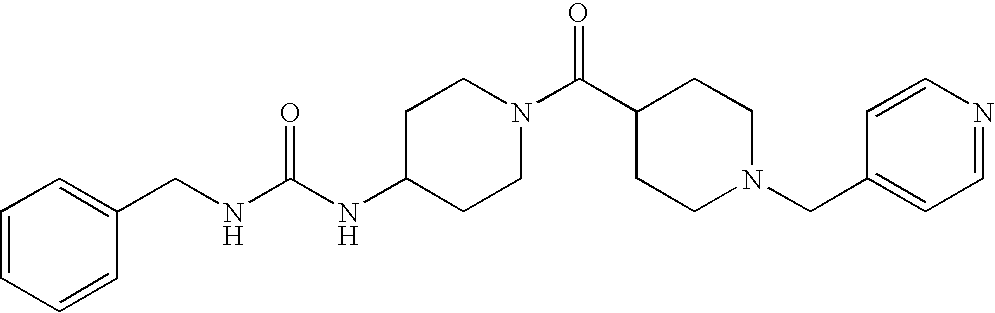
C(NC1CCN(C(C2CCN(CC3=CC=NC=C3)CC2)=O)CC1)(NCC1=CC=CC=C1)=O
